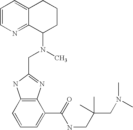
C12=C(C=CC=C1C(=O)NCC(CN(C)C)(C)C)NC(CN(C)C1CCCC3=CC=CN=C13)=N2
